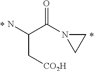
C(C(C(=O)N1CC1)N)[CO2H]
